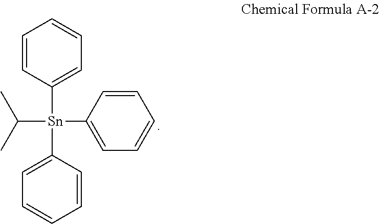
C([Sn](C1=CC=CC=C1)(C1=CC=CC=C1)C1=CC=CC=C1)(C)C
